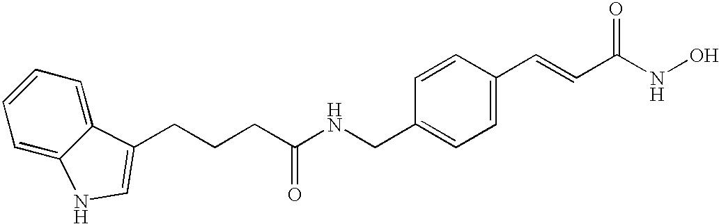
C(C1=CC=C(C=CC(NO)=O)C=C1)NC(CCCC1=CNC2=CC=CC=C21)=O
